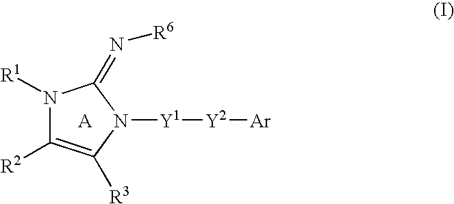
N1([Y1][Y2][Ar])C(=N[R6])N([R1])C([R2])=C1[R3].[A]
